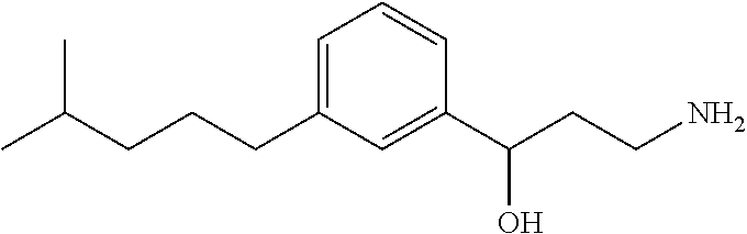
C(CCC1=CC=CC(C(CCN)O)=C1)C(C)C
